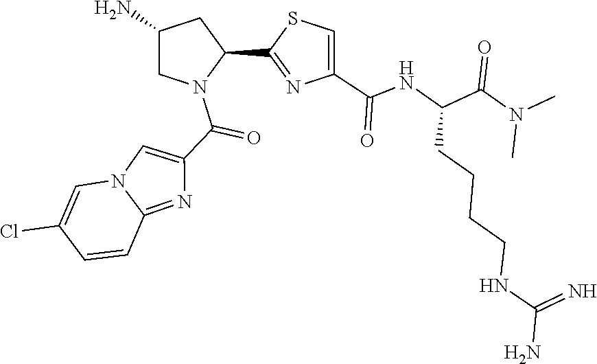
C1(C2=NC(C(NC(C(=O)N(C)C)CCCCNC(=N)N)=O)=CS2)CC(N)CN1C(C1=CN2C(=N1)C=CC(Cl)=C2)=O
